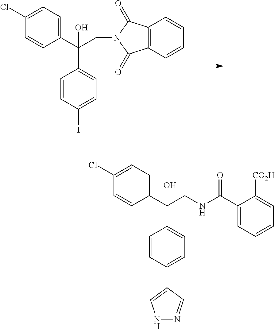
C1=C(Cl)C=CC(C(C2=CC=C(I)C=C2)(CN2C(=O)C3=C(C=CC=C3)C2=O)O)=C1.C1=C(Cl)C=CC(C(C2=CC=C(C3=CNN=C3)C=C2)(CNC(C2=CC=CC=C2[CO2H])=O)O)=C1
